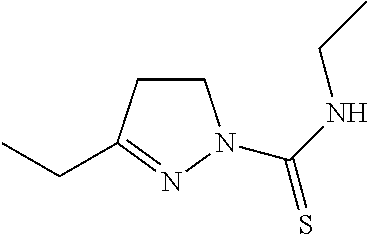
C(NCC)(=S)N1CCC(CC)=N1
